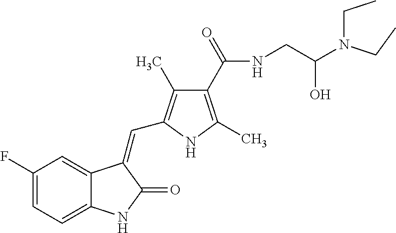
C1(F)=CC=C2C(=C1)C(=CC1=C(C)C(C(=O)NCC(N(CC)CC)O)=C(C)N1)C(=O)N2
